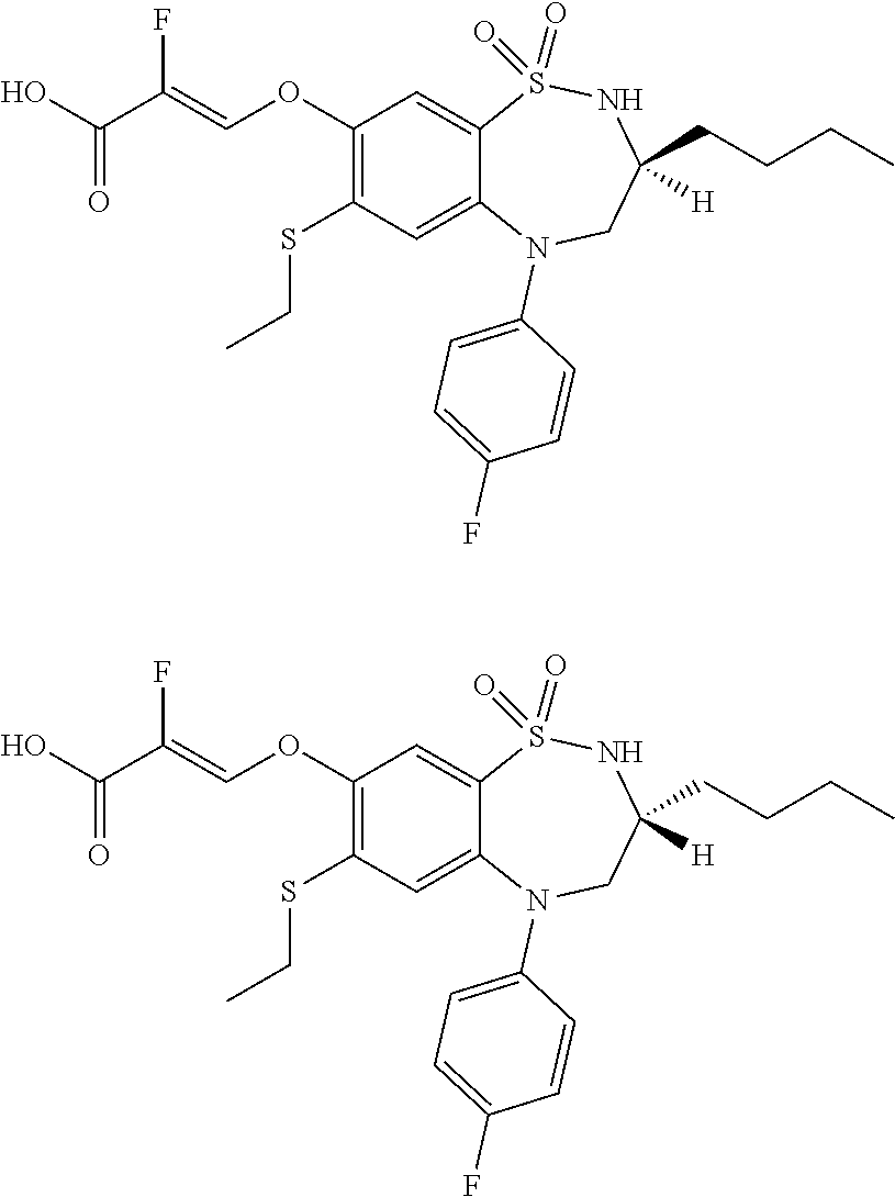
C1(OC=C(C(O)=O)F)=C(SCC)C=C2C(=C1)S(=O)(=O)NC(CCCC)([H])CN2C1=CC=C(F)C=C1.C1(OC=C(C(O)=O)F)=C(SCC)C=C2C(=C1)S(=O)(=O)NC(CCCC)([H])CN2C1=CC=C(F)C=C1
